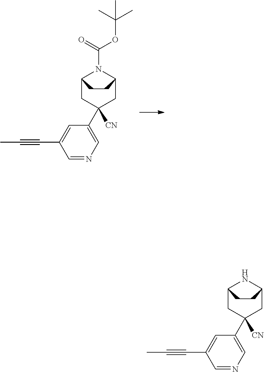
N1(C(=O)OC(C)(C)C)C2CC(C3=CN=CC(C#CC)=C3)([CN])CC1CC2.N1C2CC(C3=CN=CC(C#CC)=C3)([CN])CC1CC2
